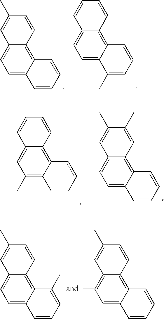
C1=C2C(=C3C(=C1)C=C(C)C=C3)C(C)=CC=C2.C1=C2C(=C3C(=C1C)C=C(C)C=C3)C=CC=C2.C1=C2C(=C3C(=C1)C=C(C)C=C3)C=CC=C2.C1=C2C(=C3C(=C1)C=CC=C3)C=CC=C2C.C1=C2C(=C3C(=C1)C=C(C)C(C)=C3)C=CC=C2.C1(C)=C2C(=C3C(=C1)C(C)=CC=C3)C=CC=C2
